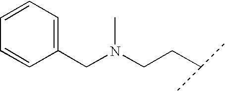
C1(CN(CCC(C)C)C)=CC=CC=C1
